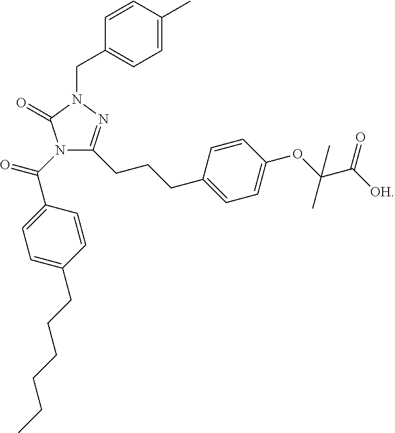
C1=CC(C)=CC=C1CN1N=C(CCCC2=CC=C(OC(C([OH])=O)(C)C)C=C2)N(C(C2=CC=C(CCCCCC)C=C2)=O)C1=O
